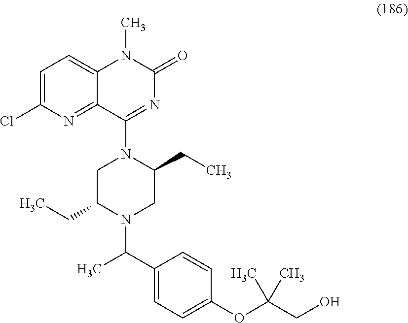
OCC(OC1=CC=C(C(C)N2C(CC)CN(C3=NC(=O)N(C)C4=CC=C(Cl)N=C43)C(CC)C2)C=C1)(C)C
